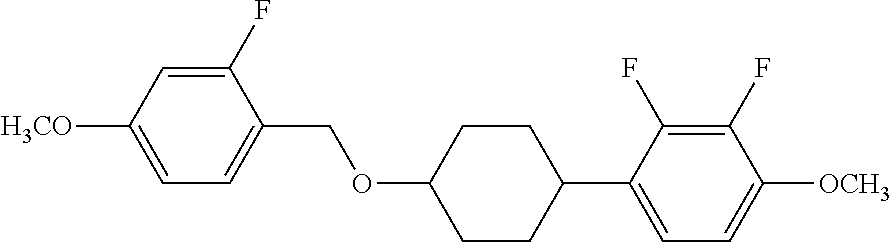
C1(F)=CC([H3CO])=CC=C1COC1CCC(C2=CC=C([OCH3])C(F)=C2F)CC1
